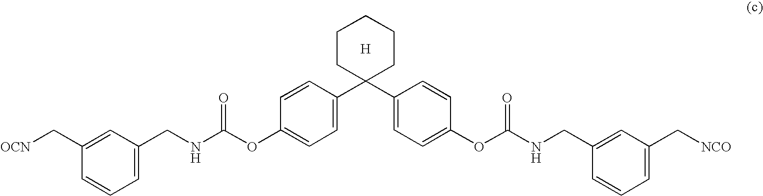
C1=C(CNC(OC2=CC=C(C3(C4=CC=C(OC(NCC5=CC(C[NCO])=CC=C5)=O)C=C4)CCCCC3)C=C2)=O)C=C(C[OCN])C=C1.[H]
